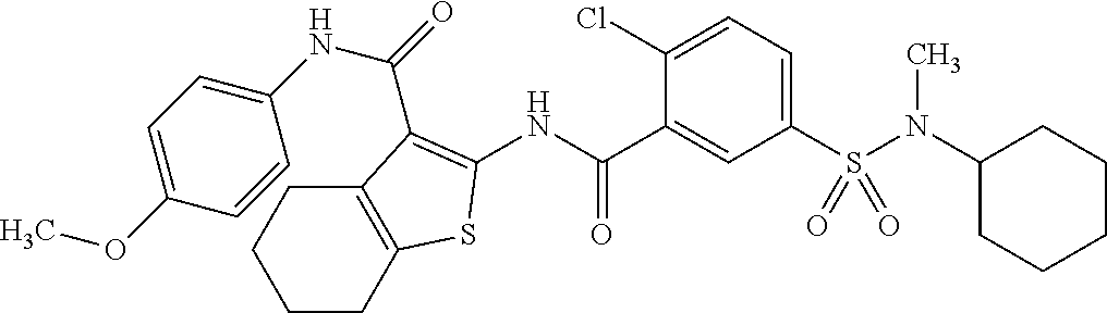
CN(S(C1=CC=C(Cl)C(C(NC2=C(C(=O)NC3=CC=C(OC)C=C3)C3=C(CCCC3)S2)=O)=C1)(=O)=O)C1CCCCC1
